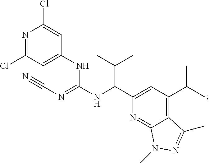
N1=C2C(=C(C(C)C)C=C1C(NC(=NC#N)NC1=CC(Cl)=NC(Cl)=C1)C(C)C)C(C)=NN2C
